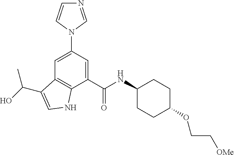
N1=CN(C2=CC3=C(C(C(NC4CCC(OCC[OMe])CC4)=O)=C2)NC=C3C(O)C)C=C1
